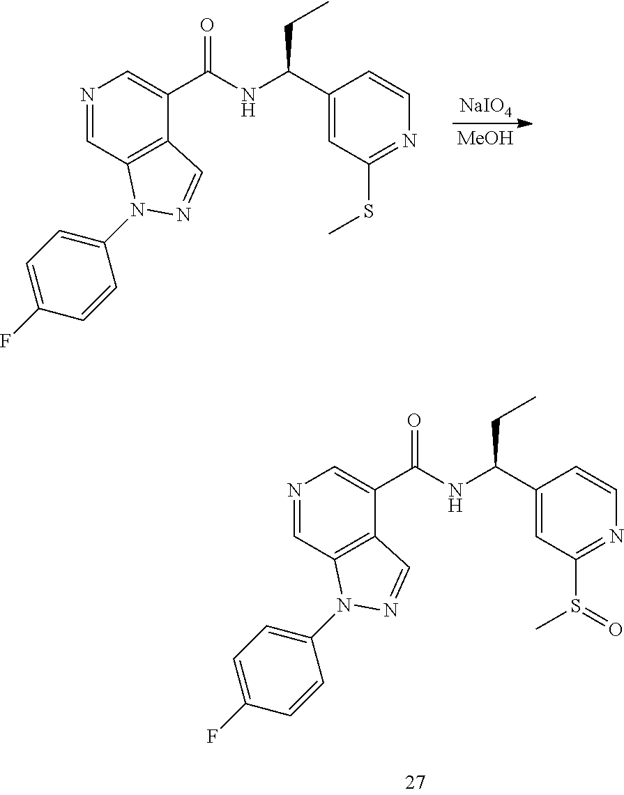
[MeOH].[NaIO4].N1=CC2=C(C(C(NC(C3=CC(SC)=NC=C3)CC)=O)=C1)C=NN2C1=CC=C(F)C=C1.N1=CC2=C(C(C(NC(C3=CC(S(=O)C)=NC=C3)CC)=O)=C1)C=NN2C1=CC=C(F)C=C1
